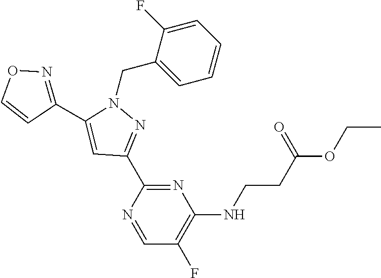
N1(CC2=CC=CC=C2F)C(C2=NOC=C2)=CC(C2=NC(NCCC(OCC)=O)=C(F)C=N2)=N1
